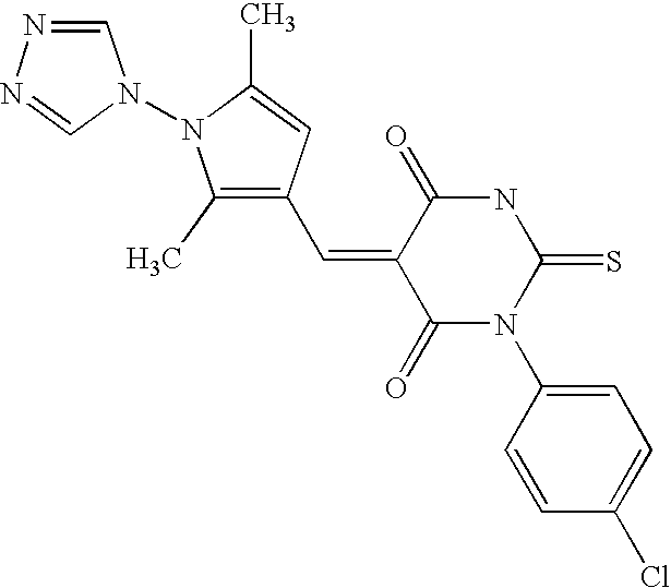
C(=C1C(=O)N(C2=CC=C(Cl)C=C2)C(=S)NC1=O)C1=C(C)N(N2C=NN=C2)C(C)=C1
